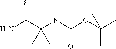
S=C(C(NC(OC(C)(C)C)=O)(C)C)N
